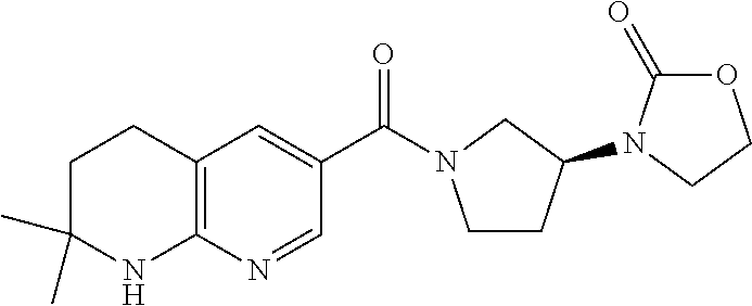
C(C1=CC2=C(N=C1)NC(C)(C)CC2)(=O)N1CCC(N2C(=O)OCC2)C1
